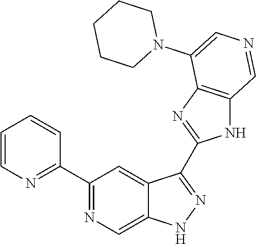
C1(C2=NC=CC=C2)=NC=C2C(=C1)C(C1=NC3=C(N1)C=NC=C3N1CCCCC1)=NN2
